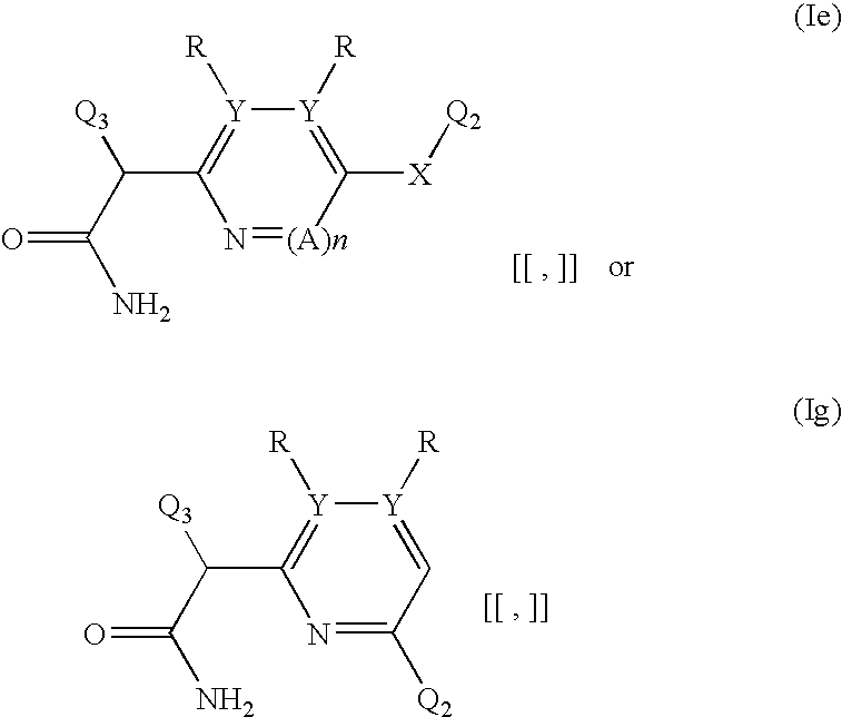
N1=[(A)n]C([X][Q2])=[Y]([R])[Y]([R])=C1C([Q3])C(=O)N.N1=C([Q2])C=[Y]([R])[Y]([R])=C1C([Q3])C(=O)N
